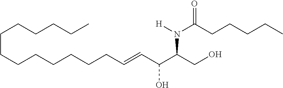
C(CCCCCC=CC(C(CO)N([H])C(CCCCC)=O)O)CCCCCCC
